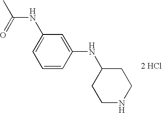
C1=CC(NC2CCNCC2)=CC(NC(C)=O)=C1.[2 HCl]
